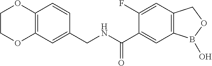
C1(F)=CC2=C(C=C1C(NCC1=CC3=C(C=C1)OCCO3)=O)B(O)OC2
